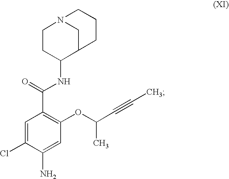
C1=C(Cl)C(N)=CC(OC(C)C#CC)=C1C(=O)NC1CCN2CC1CCC2
